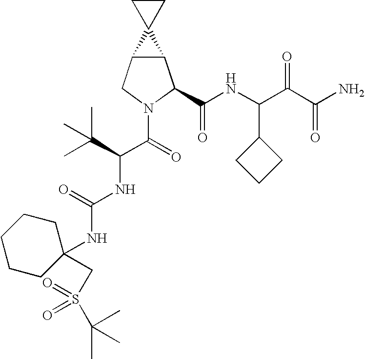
C12C(CN(C(=O)C(NC(NC3(CS(C(C)(C)C)(=O)=O)CCCCC3)=O)C(C)(C)C)C1C(NC(C(C(N)=O)=O)C1CCC1)=O)C21CC1
